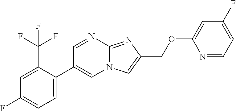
C1=C(C2=CN3C(=NC(COC4=CC(F)=CC=N4)=C3)N=C2)C(C(F)(F)F)=CC(F)=C1
